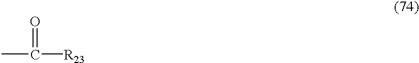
[R23]C(C)=O
